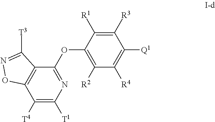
C1([T4])=C([T1])N=C(OC2=C([R2])C([R4])=C([Q1])C([R3])=C2[R1])C2=C1ON=C2[T3]
